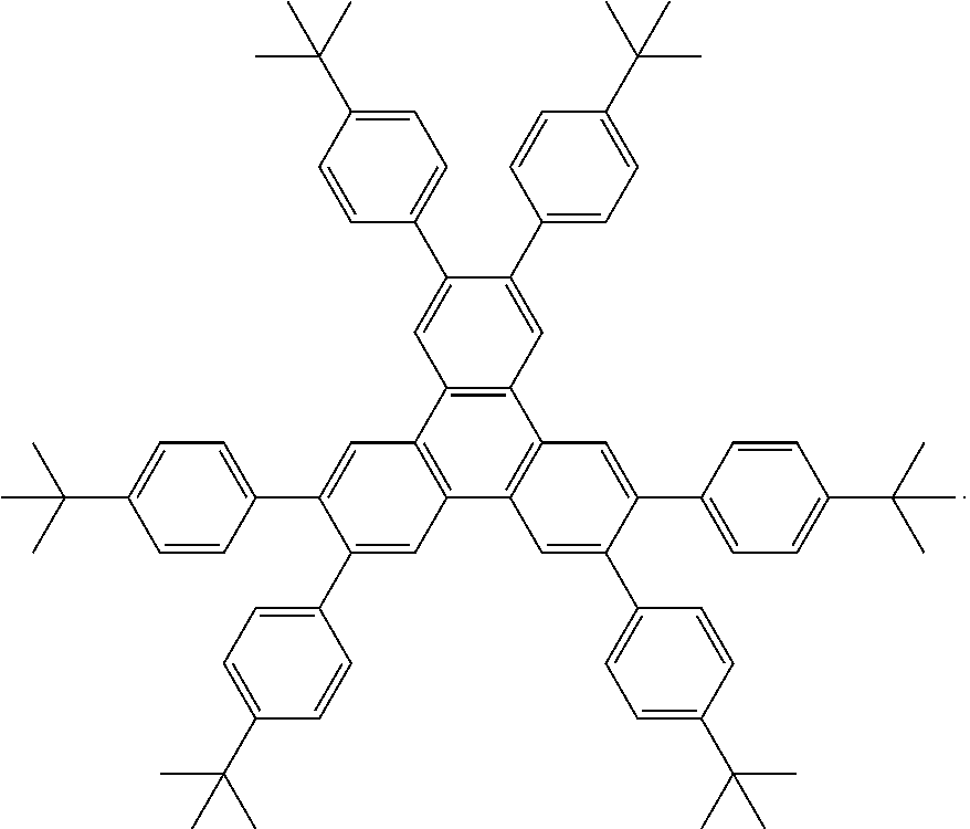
C12=C(C=C(C3=CC=C(C(C)(C)C)C=C3)C(C3=CC=C(C(C)(C)C)C=C3)=C1)C1=C(C3=C2C=C(C2=CC=C(C(C)(C)C)C=C2)C(C2=CC=C(C(C)(C)C)C=C2)=C3)C=C(C2=CC=C(C(C)(C)C)C=C2)C(C2=CC=C(C(C)(C)C)C=C2)=C1
